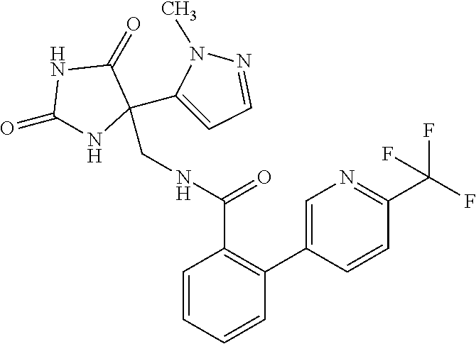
C1(=O)NC(CNC(C2=C(C3=CN=C(C(F)(F)F)C=C3)C=CC=C2)=O)(C2=CC=NN2C)C(=O)N1
